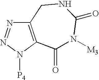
C12=C(N([P4])N=N1)C(=O)N([M3])C(=O)NC2
